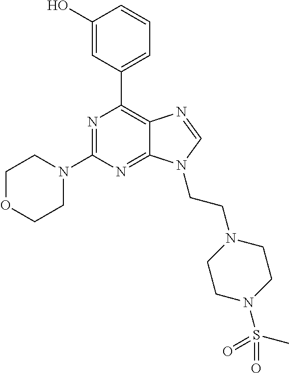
N1=C(N2CCOCC2)N=C2C(=C1C1=CC=CC(O)=C1)N=CN2CCN1CCN(S(C)(=O)=O)CC1
